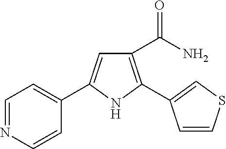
C1(C(=O)N)=C(C2=CSC=C2)NC(C2=CC=NC=C2)=C1
